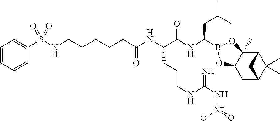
C12C3(C)C(CC(C1(C)C)C2)OB(C(NC(C(NC(=O)CCCCCNS(C1=CC=CC=C1)(=O)=O)CCCNC(N[N+](=O)[O-])=N)=O)CC(C)C)O3
